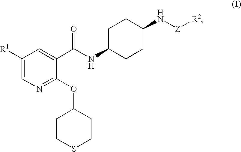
C1([R1])=CN=C(OC2CCSCC2)C(C(NC2CCC(N[Z][R2])CC2)=O)=C1
